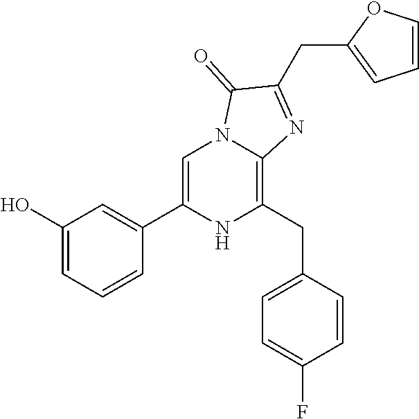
C1(O)=CC=CC(C2=CN3C(=C(CC4=CC=C(F)C=C4)N2)N=C(CC2=CC=CO2)C3=O)=C1
